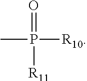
CP([R10])([R11])=O
